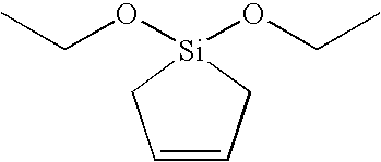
C1=CC[Si](OCC)(OCC)C1
